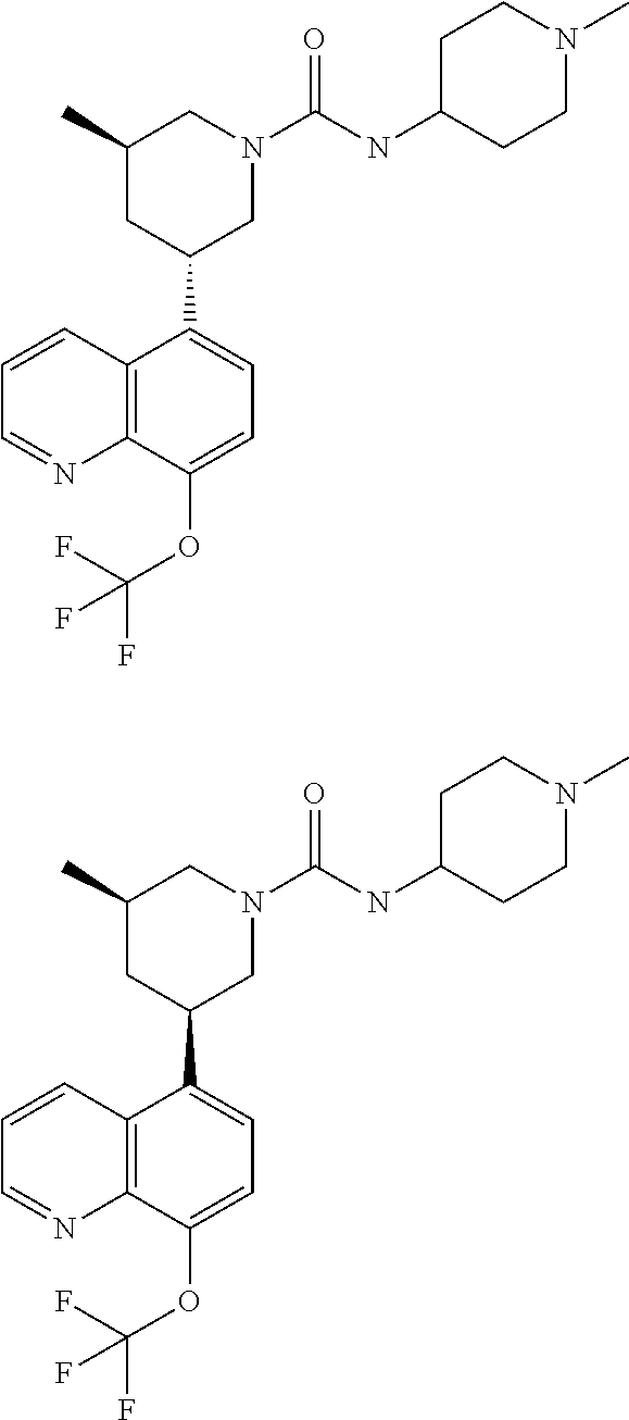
C12=C(C(OC(F)(F)F)=CC=C1C1CN(C(NC3CCN(C)CC3)=O)CC(C)C1)N=CC=C2.C12=C(C(OC(F)(F)F)=CC=C1C1CN(C(NC3CCN(C)CC3)=O)CC(C)C1)N=CC=C2
